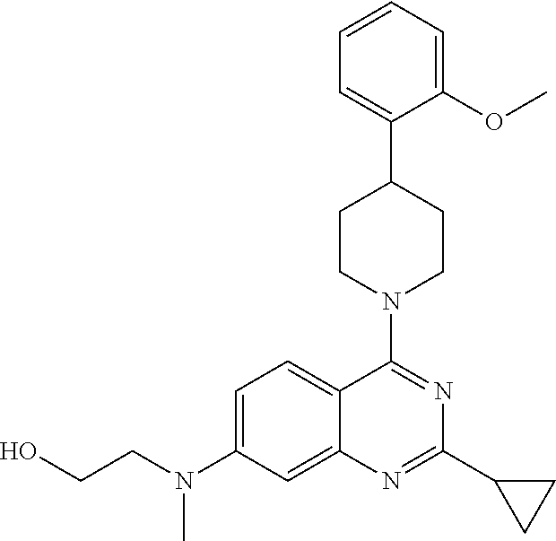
C1=CC=C(OC)C(C2CCN(C3=NC(C4CC4)=NC4=CC(N(CCO)C)=CC=C34)CC2)=C1
